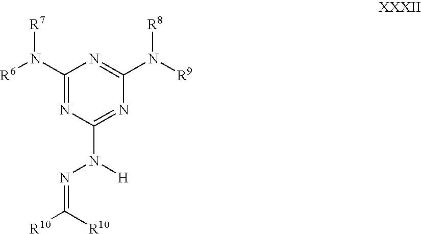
C1(N([R6])[R7])=NC(N(N=C([R10])[R10])[H])=NC(N([R9])[R8])=N1
